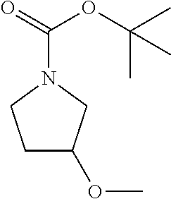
C1C(OC)CN(C(=O)OC(C)(C)C)C1
